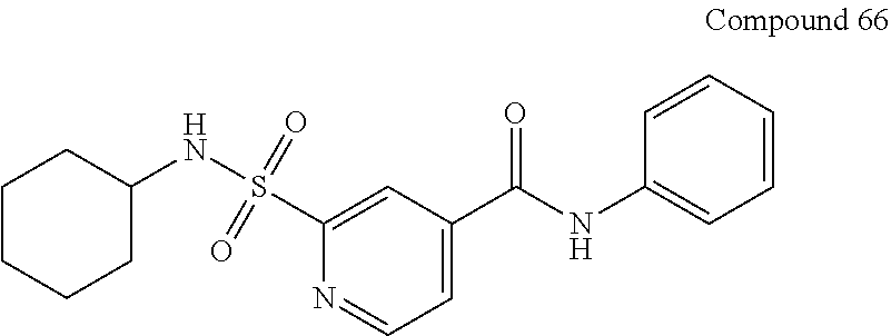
C1(C(NC2=CC=CC=C2)=O)=CC=NC(S(NC2CCCCC2)(=O)=O)=C1
